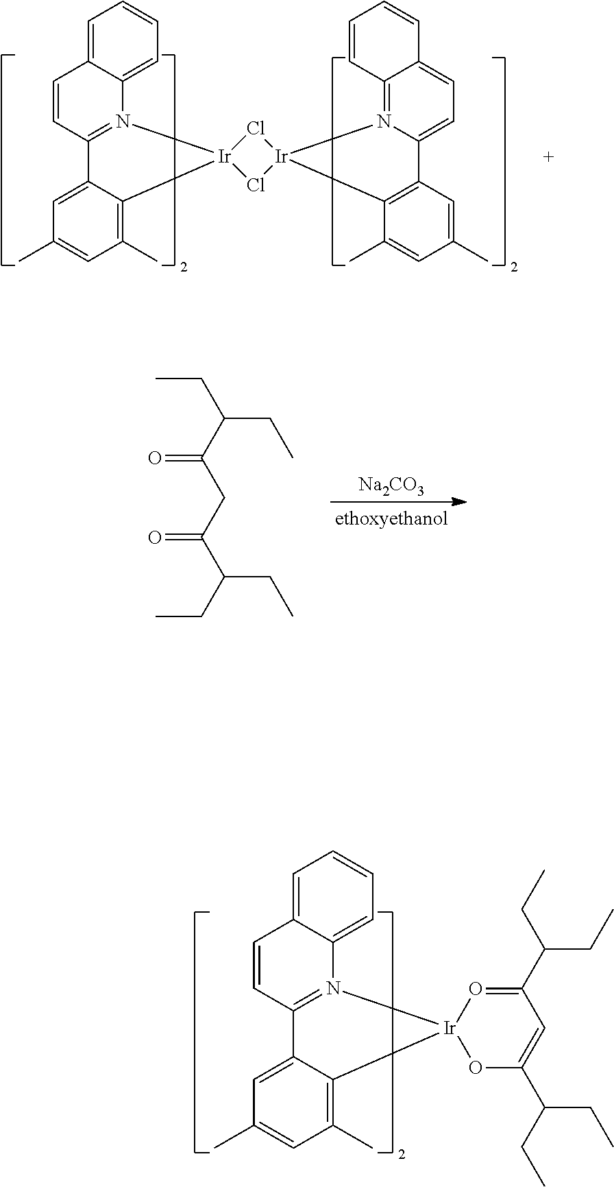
C1=C2C(=CC=C1)N1=C(C=C2)C2=CC(C)=CC(C)=C2[Ir]12Cl[Ir]1(N3=C4C(=CC=C3C3=C1C(C)=CC(C)=C3)C=CC=C4)Cl2.[Na2CO3].C(C)C(C(=O)CC(=O)C(CC)CC)CC.C1=C2C(=CC=C1)N1=C(C=C2)C2=CC(C)=CC(C)=C2[Ir]12OC(C(CC)CC)=CC(C(CC)CC)=O2
